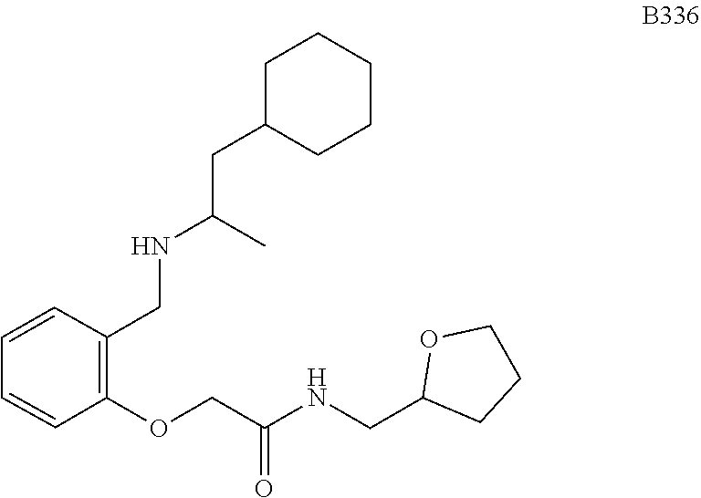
C1=CC(CNC(C)CC2CCCCC2)=C(OCC(=O)NCC2OCCC2)C=C1
